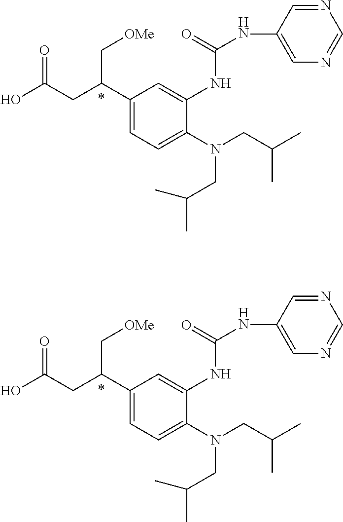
N(CC(C)C)(CC(C)C)C1=CC=C(C(CC(O)=O)C[OMe])C=C1NC(=O)NC1=CN=CN=C1.N(CC(C)C)(CC(C)C)C1=CC=C(C(CC(O)=O)C[OMe])C=C1NC(=O)NC1=CN=CN=C1
